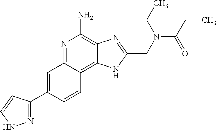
C1=C(C2=NNC=C2)C=CC2=C3C(=C(N)N=C12)N=C(CN(C(=O)CC)CC)N3
